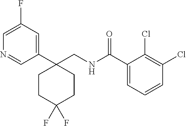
C1(C(NCC2(C3=CC(F)=CN=C3)CCC(F)(F)CC2)=O)=CC=CC(Cl)=C1Cl
